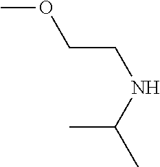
CC(NCCOC)C
